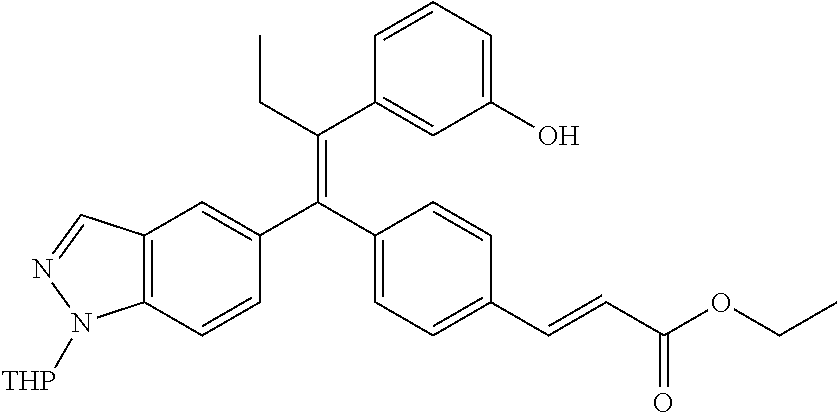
C12=C(C=CC(C(C3=CC=C(C=CC(OCC)=O)C=C3)=C(CC)C3=CC(O)=CC=C3)=C1)N([THP])N=C2
